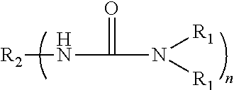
[R2]NC(N([R1])[R1])=O
